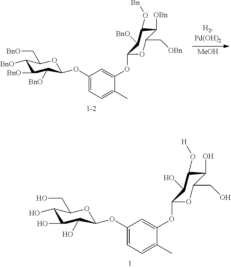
[MeOH].O1C(C[OBn])C([OBn])C(O[Bn])C([BnO])C1OC1=CC(OC2C([BnO])C([BnO])C([BnO])C(C[BnO])O2)=CC=C1C.O1C(CO)C(O)C(O[H])C(O)C1OC1=CC(OC2C(O)C(O)C(O)C(CO)O2)=CC=C1C
